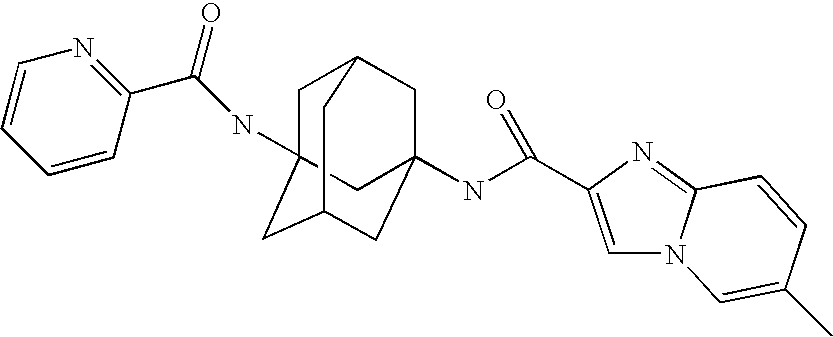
C1C2CC3(NC(=O)C4=CN5C(=N4)C=CC(C)=C5)CC(CC1(NC(C1=NC=CC=C1)=O)C3)C2
